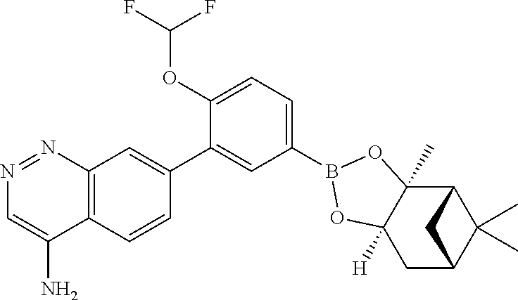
C12=C(C=CC(C3=CC(B4OC5(C)C6C(C)(C)C(CC5([H])O4)C6)=CC=C3OC(F)F)=C1)C(N)=CN=N2
